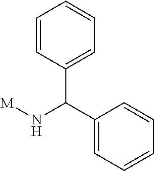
[M]NC(C1=CC=CC=C1)C1=CC=CC=C1
